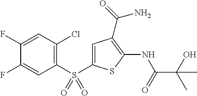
C(C(=O)NC1=C(C(=O)N)C=C(S(C2=C(Cl)C=C(F)C(F)=C2)(=O)=O)S1)(O)(C)C
